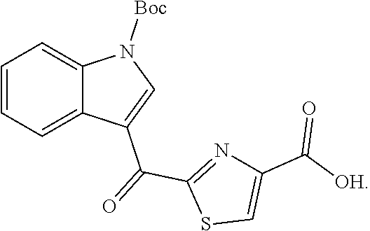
C1=CC=C2C(=C1)N([Boc])C=C2C(=O)C1=NC(C([OH])=O)=CS1
